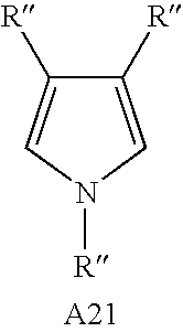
C1([R])=CN([R])C=C1[R]
